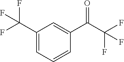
C1(C(F)(F)F)=CC=CC(C(=O)C(F)(F)F)=C1
